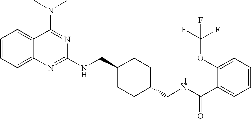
C1=CC=C2C(=C1)C(N(C)C)=NC(NCC1CCC(CNC(=O)C3=CC=CC=C3OC(F)(F)F)CC1)=N2
